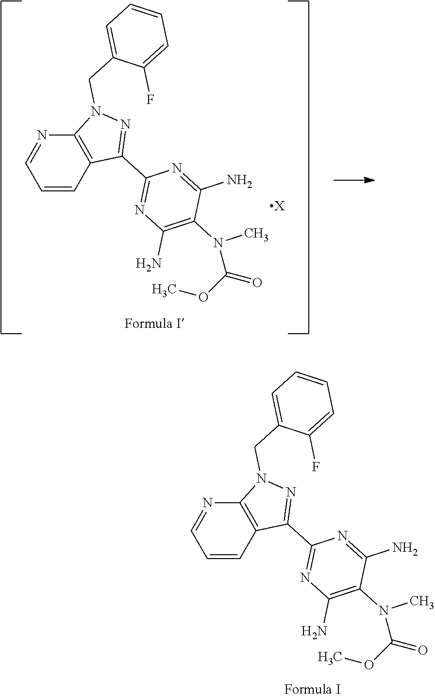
C1=CC2=C(N=C1)N(CC1=CC=CC=C1F)N=C2C1=NC(N)=C(N(C(=O)OC)C)C(N)=N1.[X].C1=CC2=C(N=C1)N(CC1=CC=CC=C1F)N=C2C1=NC(N)=C(N(C(=O)OC)C)C(N)=N1
